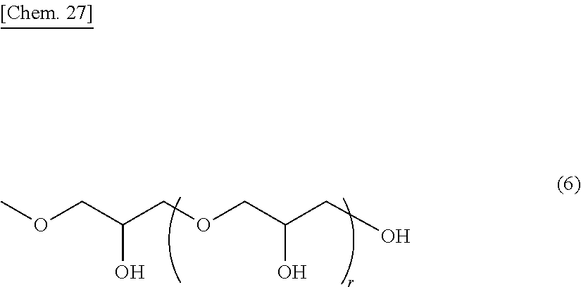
O(CC(COCC(CO)O)O)C
